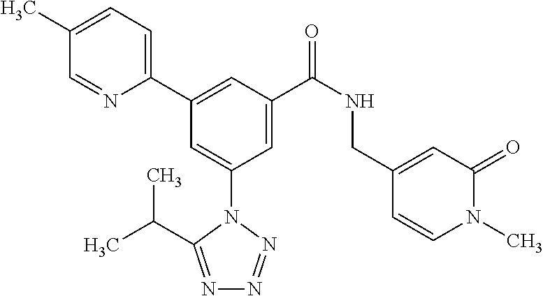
C1=C(C)C=NC(C2=CC(C(NCC3=CC(=O)N(C)C=C3)=O)=CC(N3C(C(C)C)=NN=N3)=C2)=C1
